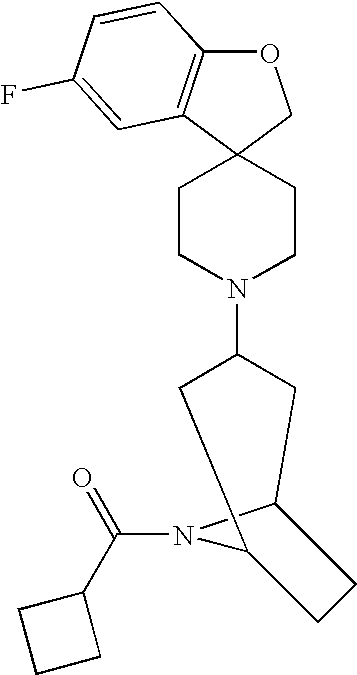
O1C2=C(C3(C1)CCN(C1CC4N(C(C5CCC5)=O)C(C1)CC4)CC3)C=C(F)C=C2
